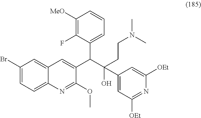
C1(Br)=CC=C2C(=C1)C=C(C(C(O)(C1=CC([OEt])=NC([OEt])=C1)CCN(C)C)C1=CC=CC([MeO])=C1F)C(OC)=N2
